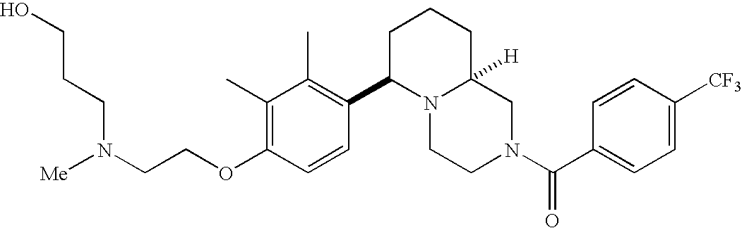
N(CCOC1=C(C)C(C)=C(C2N3C([H])(CCC2)CN(C(C2=CC=C([CF3])C=C2)=O)CC3)C=C1)(CCCO)[Me]
